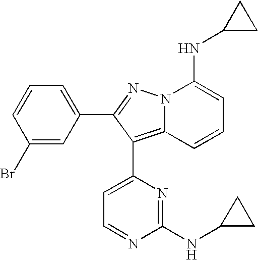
N12C(=C(C3=CC=NC(NC4CC4)=N3)C(C3=CC=CC(Br)=C3)=N1)C=CC=C2NC1CC1
